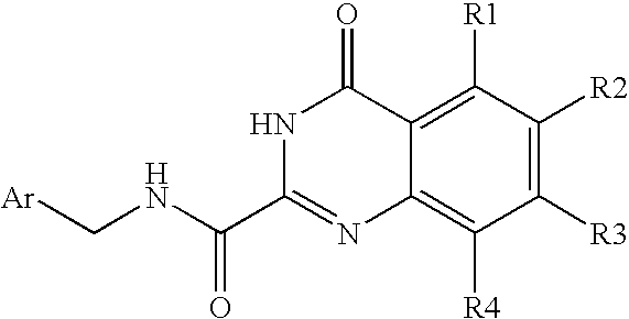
N1C(C(NC[Ar])=O)=NC2=C([R4])C([R3])=C([R2])C([R1])=C2C1=O
